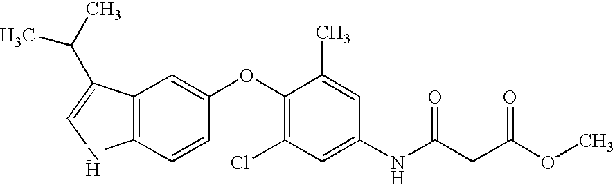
C12=C(C(C(C)C)=CN1)C=C(OC1=C(Cl)C=C(NC(CC(OC)=O)=O)C=C1C)C=C2
